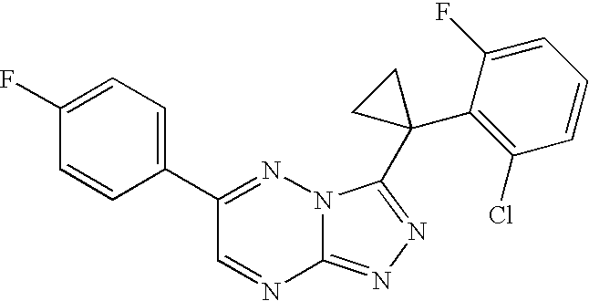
C12=NN=C(C3(C4=C(Cl)C=CC=C4F)CC3)N1N=C(C1=CC=C(F)C=C1)C=N2
